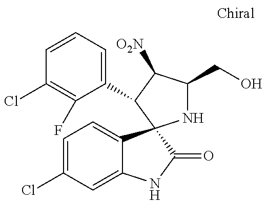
C1=CC=C(C2C([O2N])C(CO)NC23C2=CC=C(Cl)C=C2NC3=O)C(F)=C1Cl
